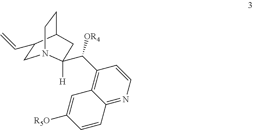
C1C(C=C)C2CCN1C([H])(C(C1=C3C(=NC=C1)C=CC([R5O])=C3)[OR4])C2
